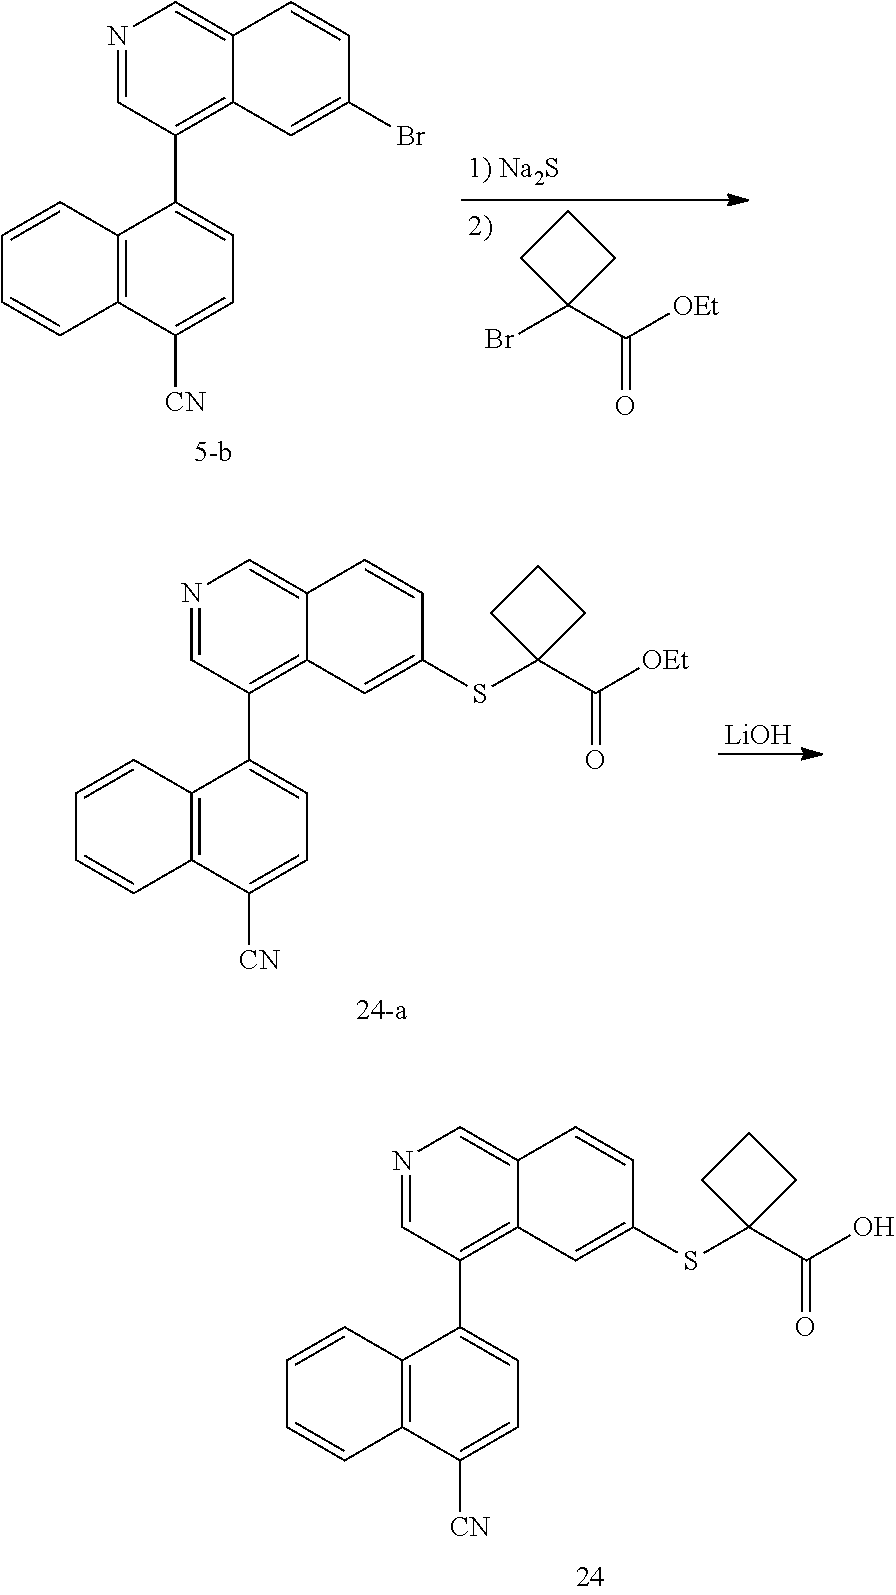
N1=CC(C2=CC=C([CN])C3=C2C=CC=C3)=C2C(=C1)C=CC(Br)=C2.C1CCC1(Br)C([OEt])=O.N1=CC(C2=CC=C([CN])C3=C2C=CC=C3)=C2C(=C1)C=CC(SC1(C([OEt])=O)CCC1)=C2.[LiOH].N1=CC(C2=CC=C([CN])C3=C2C=CC=C3)=C2C(=C1)C=CC(SC1(C(O)=O)CCC1)=C2
